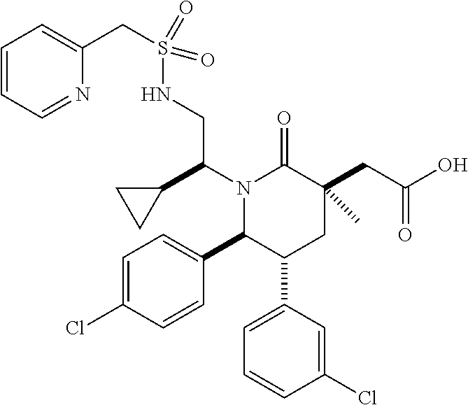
N1(C(C2CC2)CNS(CC2=CC=CC=N2)(=O)=O)C(C2=CC=C(Cl)C=C2)C(C2=CC=CC(Cl)=C2)CC(CC(=O)O)(C)C1=O
